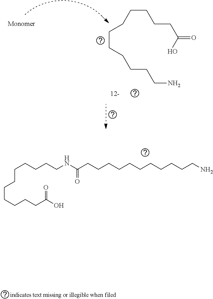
C(CCCC(O)=O)CCCCCCCNC(CCCCCCCCCCCN)=O.C(CCCCCN)CCCCCC(=O)O
